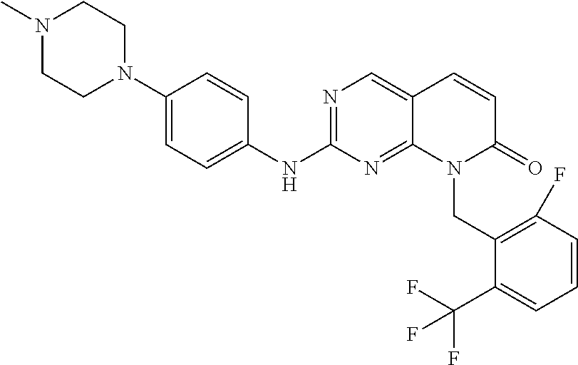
C1(N2CCN(C)CC2)=CC=C(NC2=NC=C3C(=N2)N(CC2=C(F)C=CC=C2C(F)(F)F)C(=O)C=C3)C=C1
